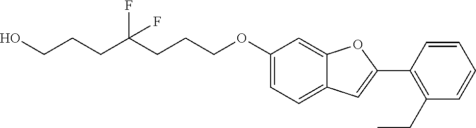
C1(OCCCC(CCCO)(F)F)=CC=C2C(=C1)OC(C1=C(CC)C=CC=C1)=C2
